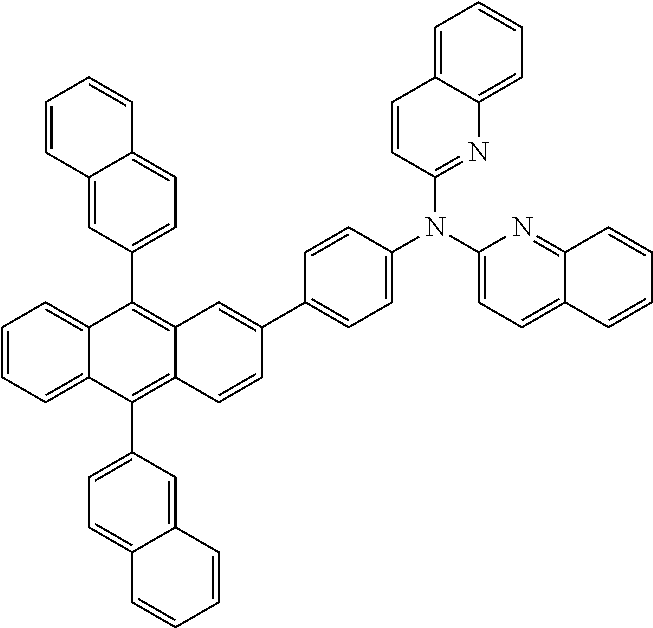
C1=CC=C2C(=C1)C(C1=CC=C3C(=C1)C=CC=C3)=C1C(=C2C2=CC=C3C(=C2)C=CC=C3)C=CC(C2=CC=C(N(C3=NC4=CC=CC=C4C=C3)C3=CC=C4C(=N3)C=CC=C4)C=C2)=C1
